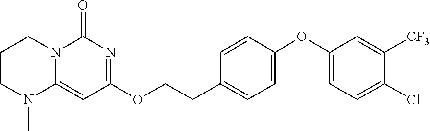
C1CN(C)C2=CC(OCCC3=CC=C(OC4=CC=C(Cl)C([CF3])=C4)C=C3)=NC(=O)N2C1
